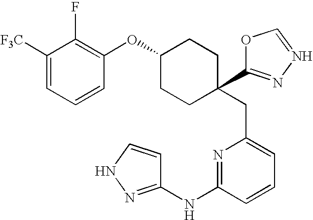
C1([F3C])=CC=CC(OC2CCC(C3=NN=CO3)(CC3=CC=CC(NC4=NNC=C4)=N3)CC2)=C1F
